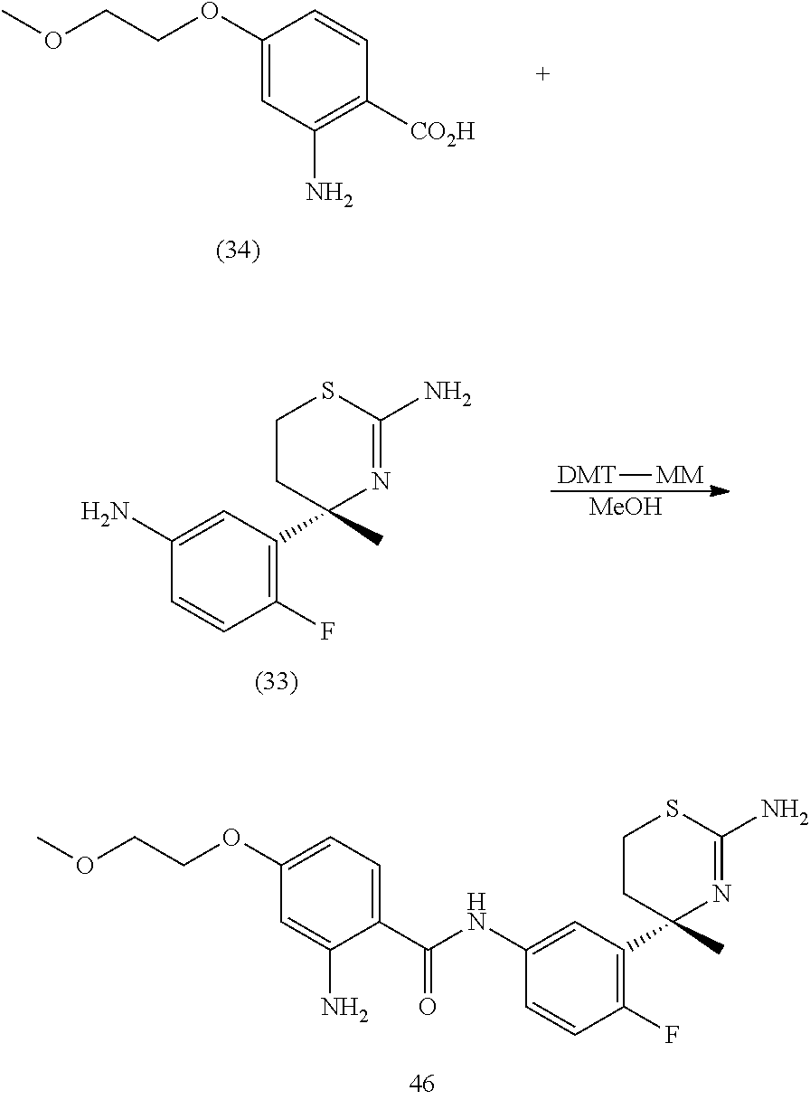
C1(OCCOC)=CC(N)=C([CO2H])C=C1.C1(N)=CC(C2(C)N=C(N)SCC2)=C(F)C=C1.[DMT][MM].[MeOH].C1(NC(C2=CC=C(OCCOC)C=C2N)=O)=CC(C2(C)N=C(N)SCC2)=C(F)C=C1
